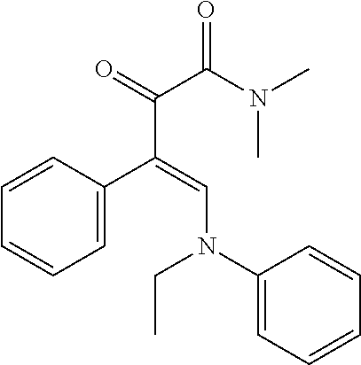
C1=C(C(=CN(C2=CC=CC=C2)CC)C(=O)C(N(C)C)=O)C=CC=C1
